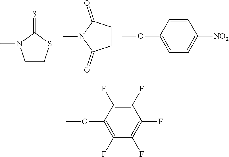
C1CSC(=S)N1C.C1CC(=O)N(C)C1=O.COC1=CC=C([NO2])C=C1.C1(OC)=C(F)C(F)=C(F)C(F)=C1F
